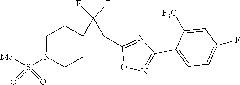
C1(C2=NOC(C3C(F)(F)C34CCN(S(=O)(=O)[Me])CC4)=N2)=CC=C(F)C=C1[F3C]
